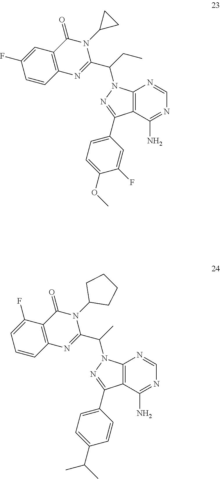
C12=C(C(N)=NC=N1)C(C1=CC=C(C(C)C)C=C1)=NN2C(C)C1=NC2=C(C(=O)N1C1CCCC1)C(F)=CC=C2.C12=C(C(N)=NC=N1)C(C1=CC=C(OC)C(F)=C1)=NN2C(CC)C1=NC2=C(C(=O)N1C1CC1)C=C(F)C=C2
